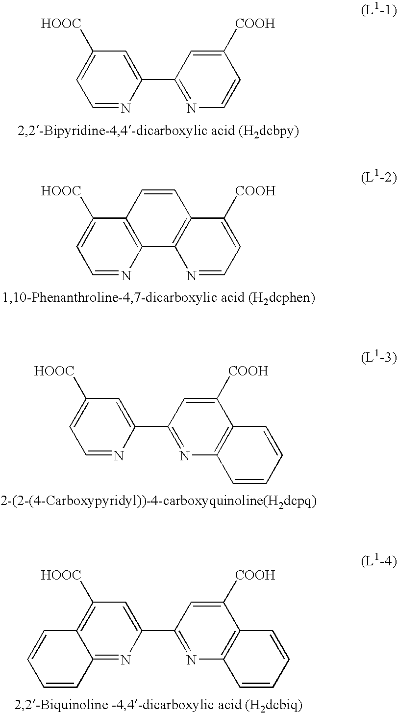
C1=NC(C2=NC=CC([COOH])=C2)=CC([HOOC])=C1.C1=NC2=C(C([HOOC])=C1)C=CC1=C2N=CC=C1[COOH].C1=NC(C2=NC3=C(C([COOH])=C2)C=CC=C3)=CC([HOOC])=C1.C12=NC(C3=NC4=C(C([COOH])=C3)C=CC=C4)=CC([HOOC])=C1C=CC=C2
